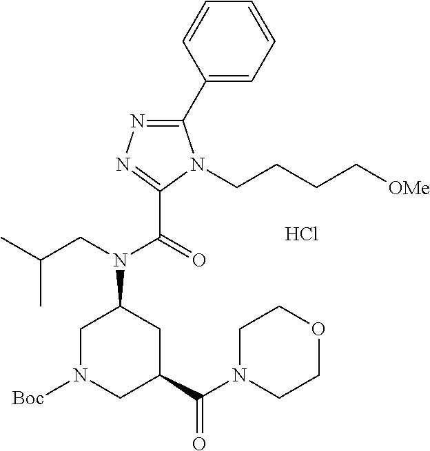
Cl.C(=O)(N(CC(C)C)C1CN([Boc])CC(C(N2CCOCC2)=O)C1)C1=NN=C(C2=CC=CC=C2)N1CCCC[OMe]
